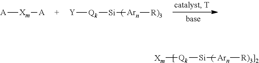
[Xm][Qk][Si][Arn][R)3]2].[Y][Qk][Si][Arn][R)3].[A][Xm][A]
